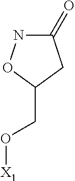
C1(=O)NOC(CO[X1])C1
